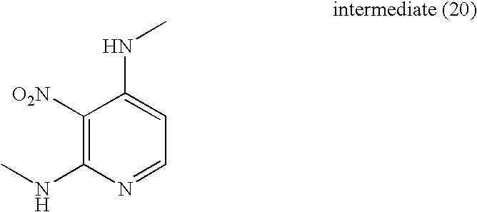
C1(NC)=C([O2N])C(NC)=CC=N1
